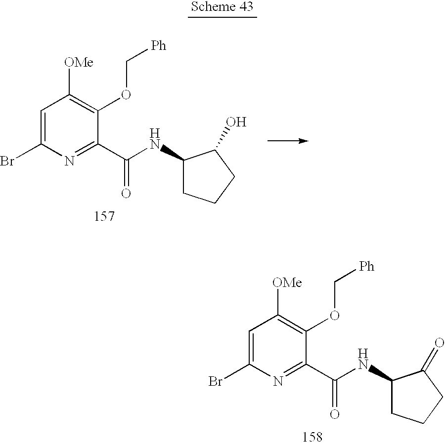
C1=C(Br)N=C(C(NC2CCCC2=O)=O)C(OC[Ph])=C1[OMe].C1=C(Br)N=C(C(NC2CCCC2O)=O)C(OC[Ph])=C1[OMe]
